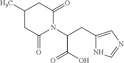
C(C(N1C(=O)CC(C)CC1=O)C(=O)O)C1=CN=CN1
